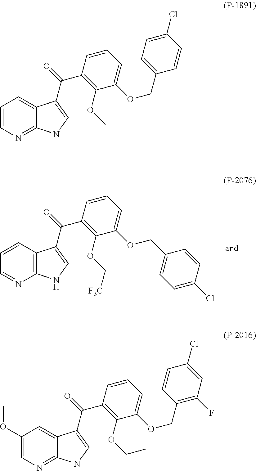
C1=CC2=C(N=C1)NC=C2C(=O)C1=C(OC[F3C])C(OCC2=CC=C(Cl)C=C2)=CC=C1.C1=CN=C2C(=C1)C(C(=O)C1=C(OC)C(OCC3=CC=C(Cl)C=C3)=CC=C1)=CN2.C1(OC)=CN=C2C(=C1)C(C(=O)C1=C(OCC)C(OCC3=C(F)C=C(Cl)C=C3)=CC=C1)=CN2
